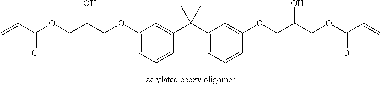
C1(OCC(COC(C=C)=O)O)=CC=CC(C(C2=CC=CC(OCC(COC(C=C)=O)O)=C2)(C)C)=C1
